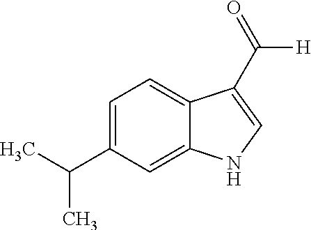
C1(C(C)C)=CC=C2C(=C1)NC=C2C([H])=O
